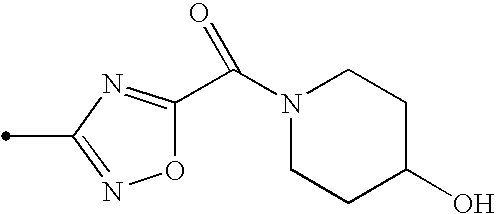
O1C(C(N2CCC(O)CC2)=O)=NC(C)=N1
